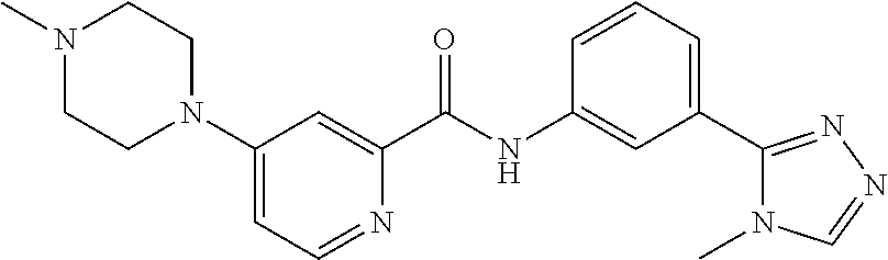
N1(C)CCN(C2=CC=NC(C(NC3=CC(C4=NN=CN4C)=CC=C3)=O)=C2)CC1
